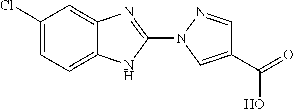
C1=C2C(=CC(Cl)=C1)N=C(N1C=C(C(=O)O)C=N1)N2
